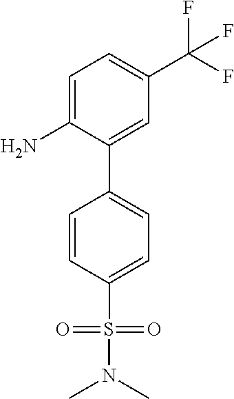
C1=C(N)C(C2=CC=C(S(N(C)C)(=O)=O)C=C2)=CC(C(F)(F)F)=C1
